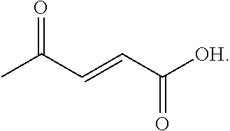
O=C(C=CC([OH])=O)C
